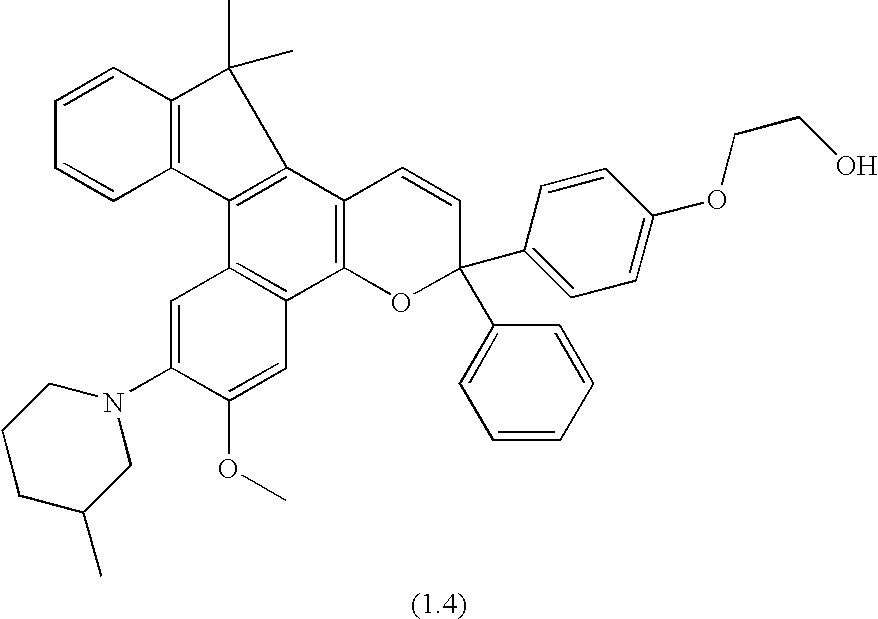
C1=C(N2CCCC(C)C2)C(OC)=CC2=C1C1=C(C3=C2OC(C2=CC=C(OCCO)C=C2)(C2=CC=CC=C2)C=C3)C(C)(C)C2=C1C=CC=C2
